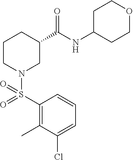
C1(S(=O)(=O)N2CC(C(NC3CCOCC3)=O)CCC2)=C(C)C(Cl)=CC=C1
